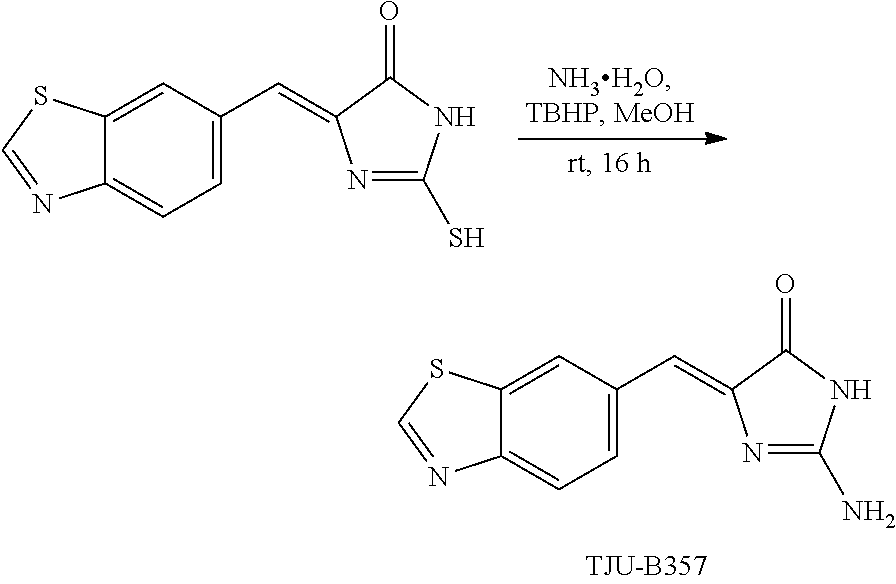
C12=CC=C(C=C3N=C(N)NC3=O)C=C1SC=N2.C12=CC=C(C=C3N=C(S)NC3=O)C=C1SC=N2
